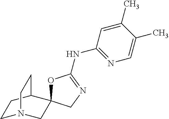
C1(C)=CC(NC2=NCC3(O2)CN2CCC3CC2)=NC=C1C
